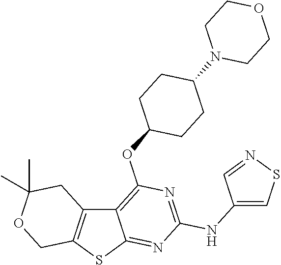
C12=C(SC3=NC(NC4=CSN=C4)=NC(OC4CCC(N5CCOCC5)CC4)=C13)COC(C)(C)C2
